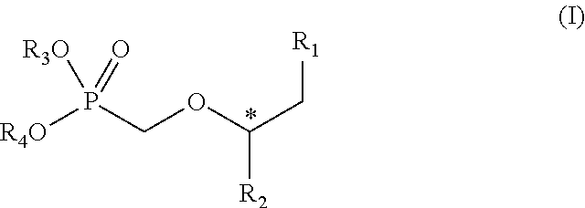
[R1]CC([R2])OCP([R4O])(=O)[R3O]
